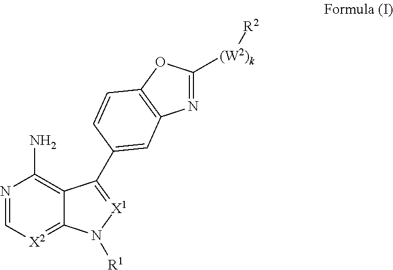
N1=C[X2]=C2C(=C1N)C(C1=CC3=C(OC([(W2)k][R2])=N3)C=C1)=[X1]N2[R1]
